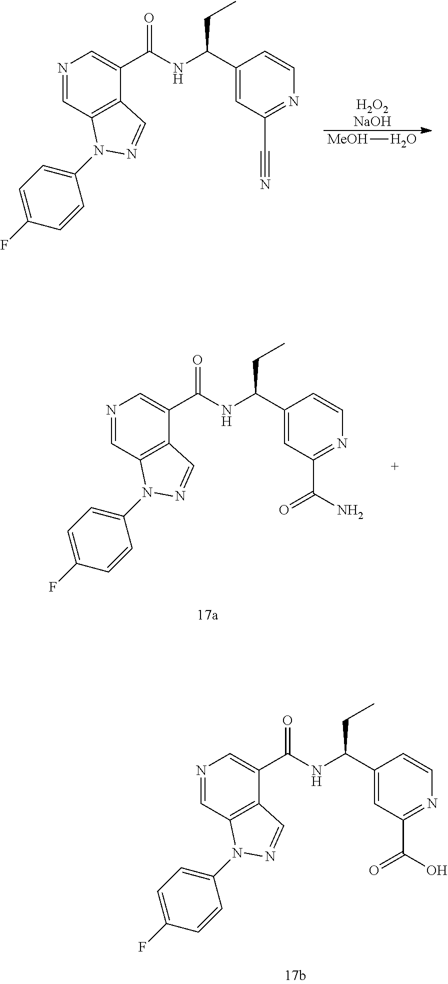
N1=CC2=C(C(C(NC(C3=CC(C(=O)O)=NC=C3)CC)=O)=C1)C=NN2C1=CC=C(F)C=C1.N1=CC2=C(C(C(NC(C3=CC(C#N)=NC=C3)CC)=O)=C1)C=NN2C1=CC=C(F)C=C1.[H2O2NaOH].[MeOH]O.N1=CC2=C(C(C(NC(C3=CC(C(=O)N)=NC=C3)CC)=O)=C1)C=NN2C1=CC=C(F)C=C1
